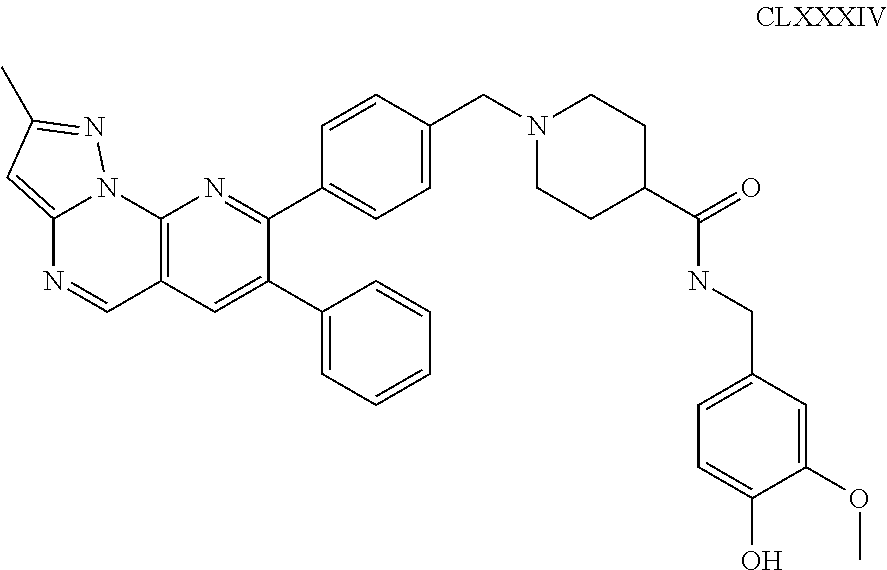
C12=CC(C)=NN1C1=C(C=N2)C=C(C2=CC=CC=C2)C(C2=CC=C(CN3CCC(C(NCC4=CC=C(O)C(OC)=C4)=O)CC3)C=C2)=N1
